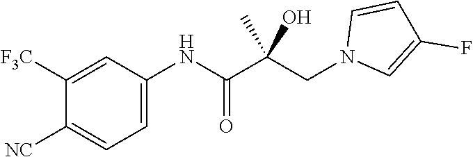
C1([F3C])=CC(NC(C(CN2C=C(F)C=C2)(C)O)=O)=CC=C1[NC]
